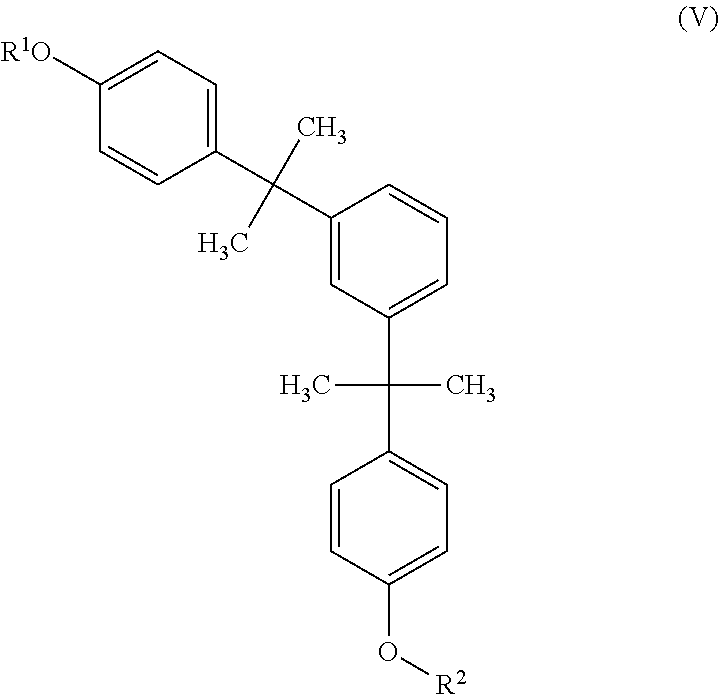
C1(C(C2=CC=C([R1O])C=C2)(C)C)=CC(C(C)(C)C2=CC=C(O[R2])C=C2)=CC=C1
